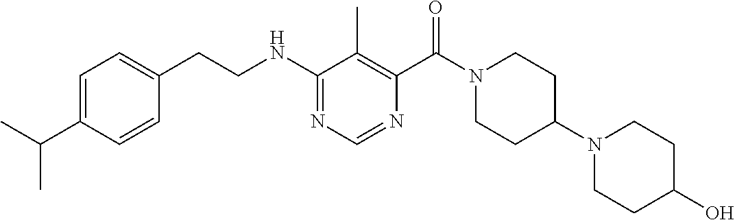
N(C1=NC=NC(C(N2CCC(N3CCC(O)CC3)CC2)=O)=C1C)CCC1=CC=C(C(C)C)C=C1
